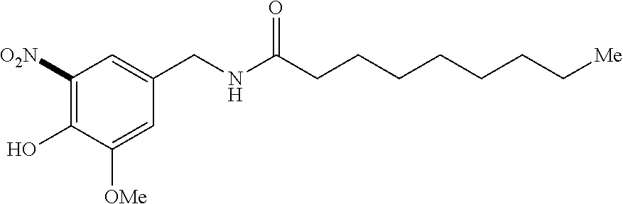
C1([O2N])=C(O)C([OMe])=CC(CNC(CCCCCCC[Me])=O)=C1
